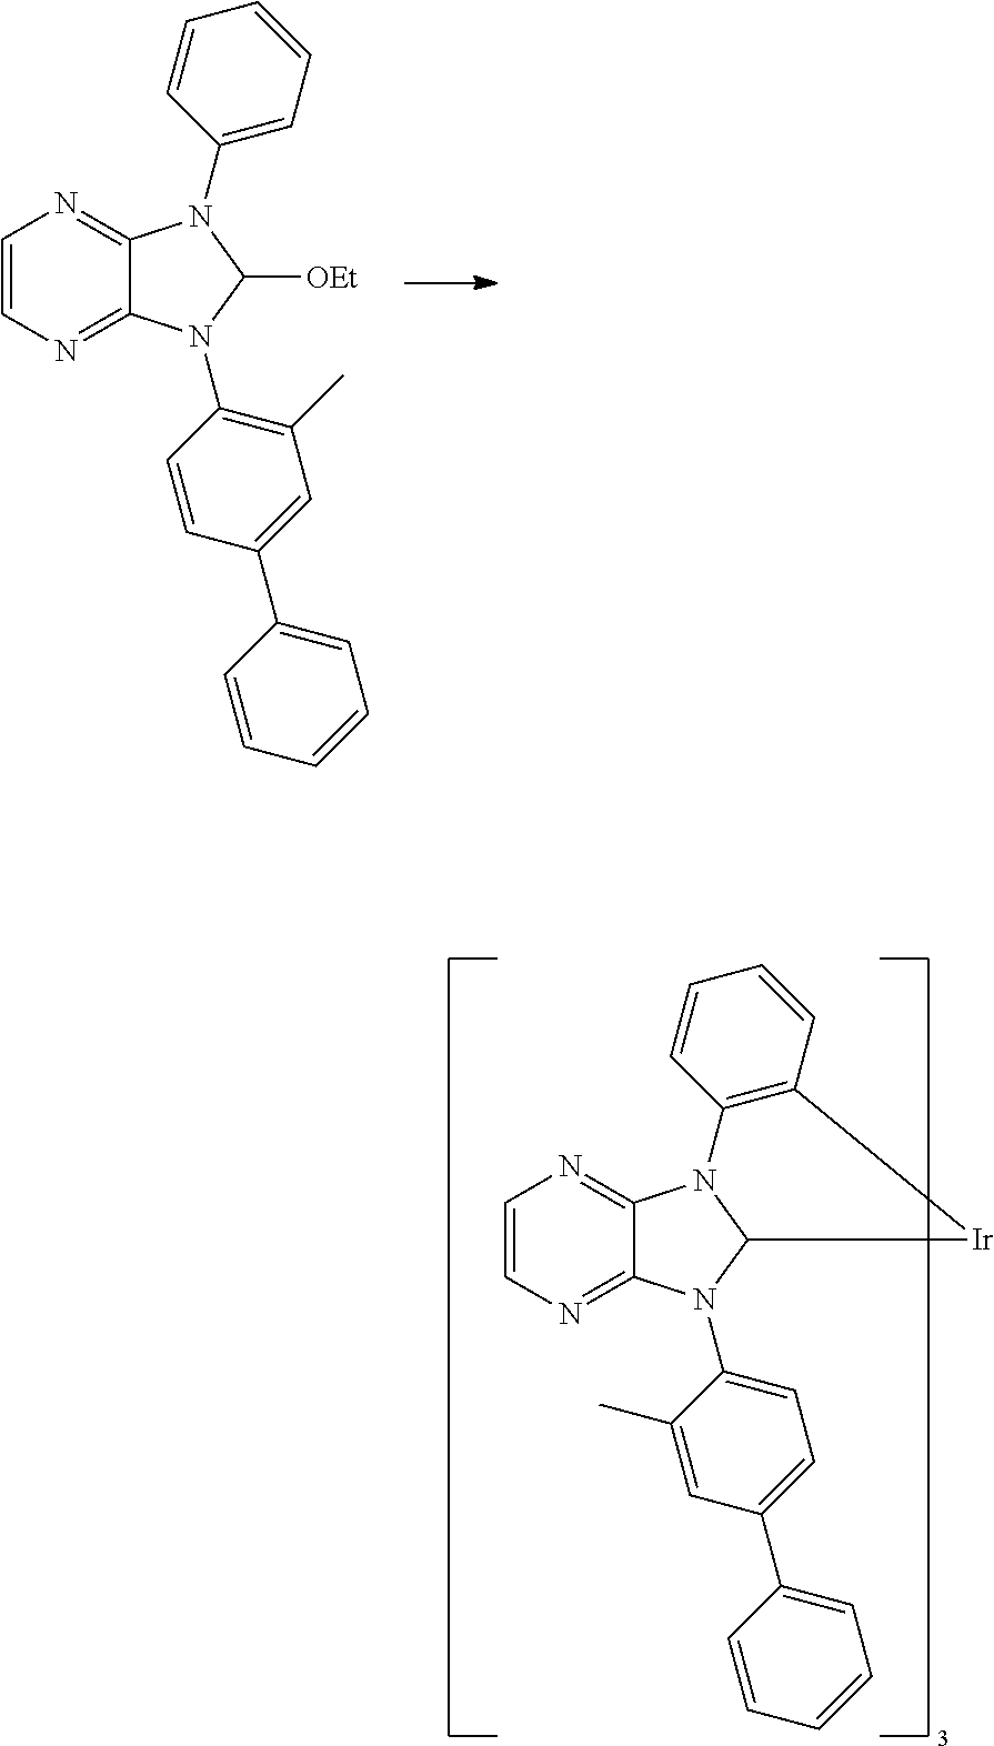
C1=CN=C2C(=N1)N(C1=CC=CC=C1)C([OEt])N2C1=C(C)C=C(C2=CC=CC=C2)C=C1.C1=CN=C2C(=N1)N1C(N2C2=CC=C(C3=CC=CC=C3)C=C2C)[Ir]C2=C1C=CC=C2
